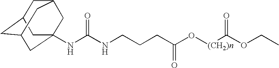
N(C(NCCCC(O[(CH2)n]C(OCC)=O)=O)=O)C12CC3CC(CC(C1)C3)C2
